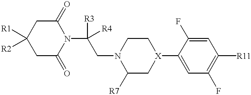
C1([R1])([R2])CC(=O)N(C([R3])([R4])CN2C([R7])C[X](C3=CC(F)=C([R11])C=C3F)CC2)C(=O)C1
